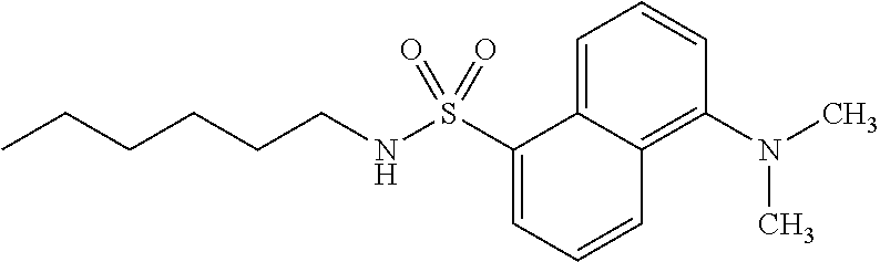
C1=C2C(=C(N(C)C)C=C1)C=CC=C2S(NCCCCCC)(=O)=O
